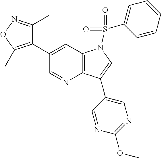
C1(C2=C(C)ON=C2C)=CC2=C(N=C1)C(C1=CN=C(OC)N=C1)=CN2S(=O)(=O)C1=CC=CC=C1
